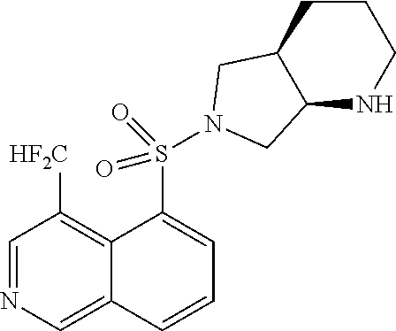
C1=NC=C2C(=C1[HF2C])C(S(=O)(=O)N1CC3C(NCCC3)C1)=CC=C2
